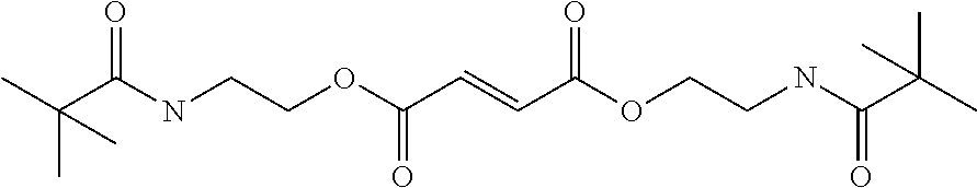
C(C(NCCOC(C=CC(OCCNC(C(C)(C)C)=O)=O)=O)=O)(C)(C)C
